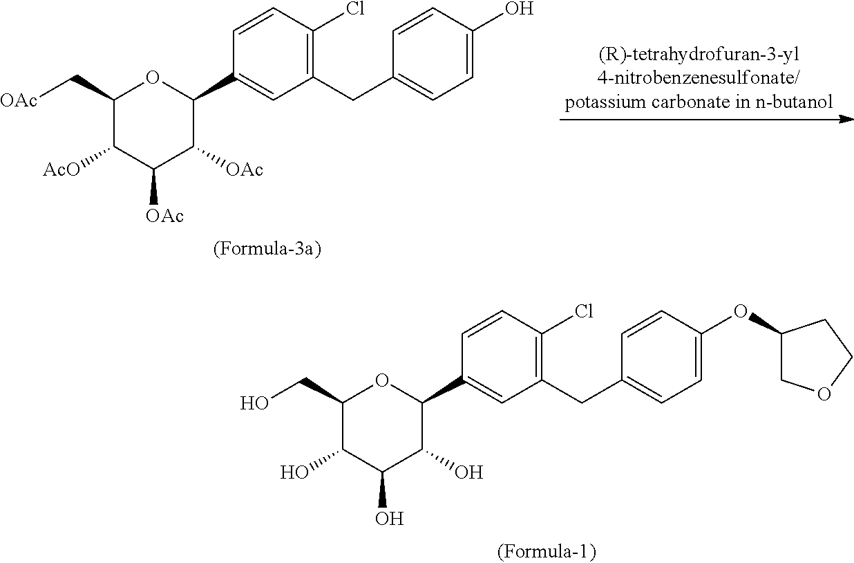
C1(C[OAc])C([AcO])C([OAc])C([OAc])C(C2=CC(CC3=CC=C(O)C=C3)=C(Cl)C=C2)O1.C1(CO)C(O)C(O)C(O)C(C2=CC(CC3=CC=C(OC4COCC4)C=C3)=C(Cl)C=C2)O1
